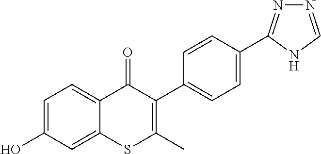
C1=C(O)C=C2C(=C1)C(=O)C(C1=CC=C(C3=NN=CN3)C=C1)=C(C)S2
